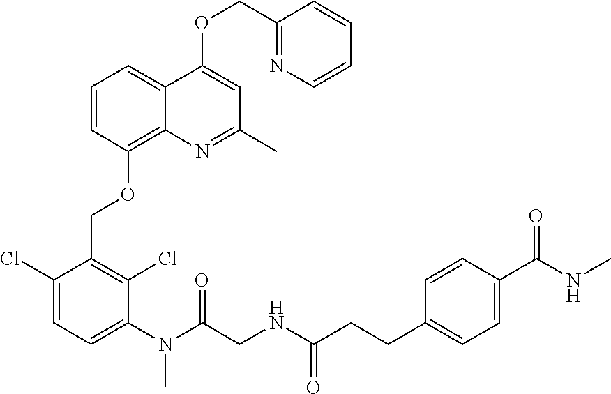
C1=CC(OCC2=C(Cl)C(N(C)C(=O)CNC(CCC3=CC=C(C(NC)=O)C=C3)=O)=CC=C2Cl)=C2C(=C1)C(OCC1=NC=CC=C1)=CC(C)=N2
